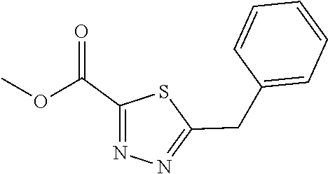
O(C)C(C1=NN=C(CC2=CC=CC=C2)S1)=O
